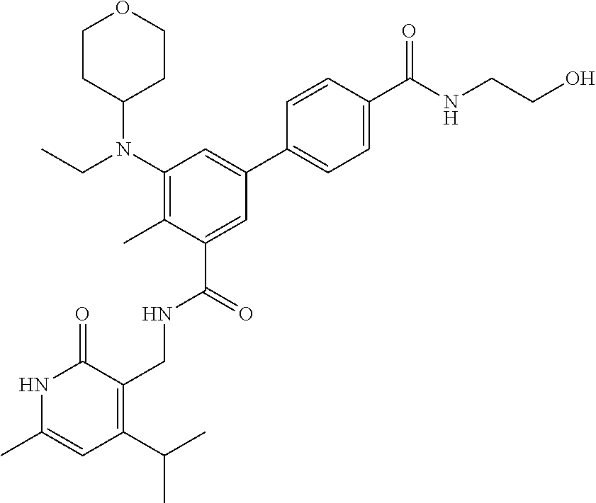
N1C(C)=CC(C(C)C)=C(CNC(C2=CC(C3=CC=C(C(NCCO)=O)C=C3)=CC(N(CC)C3CCOCC3)=C2C)=O)C1=O
